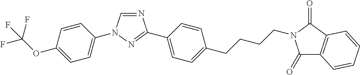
C1=CC(N2C=NC(C3=CC=C(CCCCN4C(=O)C5=C(C4=O)C=CC=C5)C=C3)=N2)=CC=C1OC(F)(F)F
